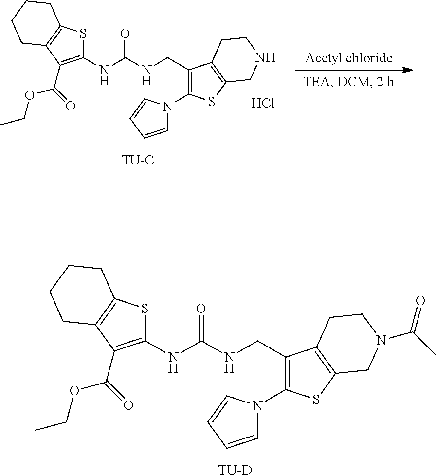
[TU-C].C1(NC(NCC2=C(N3C=CC=C3)SC3=C2CCNC3)=O)=C(C(=O)OCC)C2=C(S1)CCCC2.Cl.C1(NC(NCC2=C(N3C=CC=C3)SC3=C2CCN(C(C)=O)C3)=O)=C(C(=O)OCC)C2=C(S1)CCCC2.[TU-D]
